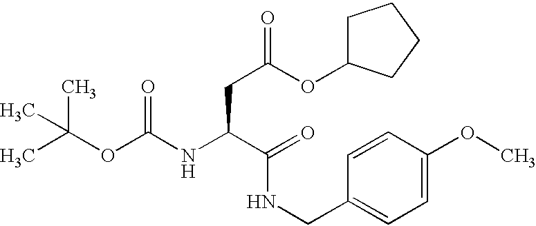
CC(OC(NC(C(=O)NCC1=CC=C(OC)C=C1)CC(OC1CCCC1)=O)=O)(C)C
